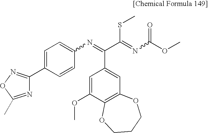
C1=C(C2=NOC(C)=N2)C=CC(N=C(C(=NC(OC)=O)SC)C2=CC3=C(C(OC)=C2)OCCCO3)=C1
